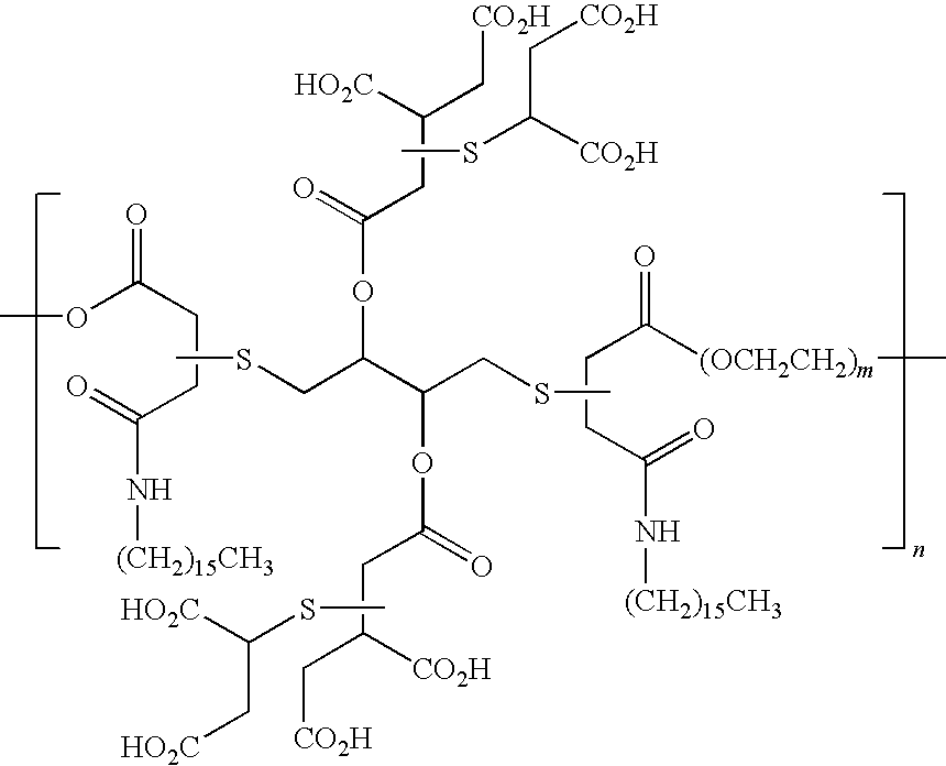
COC(CCC(=O)N[(CH2)15CH3])=O.CSCC(C(CSC)OC(CC([CO2H])C[CO2H])=O)OC(=O)CC(C[CO2H])[HO2C].CSC([HO2C])C[HO2C].C(CC(N[(CH2)15CH3])=O)C([(OCH2CH2)m]C)=O.CSC([CO2H])C[CO2H]
